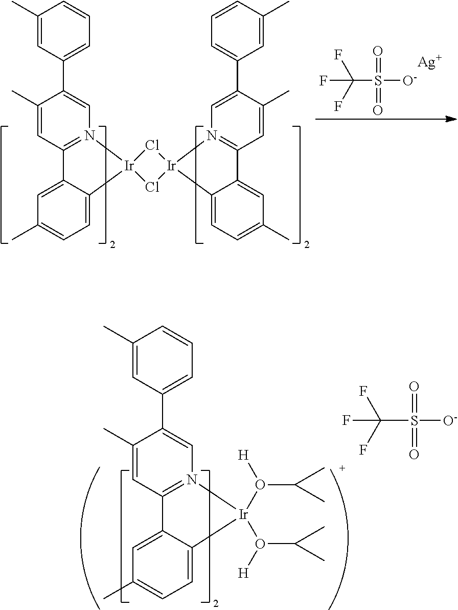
C1(C)=CC(C2=CN3=C(C=C2C)C2=CC(C)=CC=C2[Ir]3(O(C(C)C)[H])O(C(C)C)[H])=CC=C1.C(S([O-])(=O)=O)(F)(F)F.C(S([O-])(=O)=O)(F)(F)F.[Ag].C1=C(C)C=CC=C1C1=CN2=C(C=C1C)C1=CC(C)=CC=C1[Ir]21Cl[Ir]2(Cl1)N1=C(C=C(C)C(C3=CC=CC(C)=C3)=C1)C1=CC(C)=CC=C12
